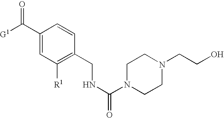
C1(C([G1])=O)=CC([R1])=C(CNC(N2CCN(CCO)CC2)=O)C=C1
